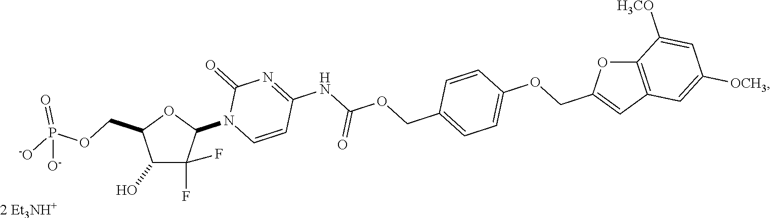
[2 Et3NH+].C1(O)C(F)(F)C(N2C=CC(NC(OCC3=CC=C(OCC4=CC5=C(O4)C([H3CO])=CC([OCH3])=C5)C=C3)=O)=NC2=O)OC1COP([-O])(=O)[O-]
